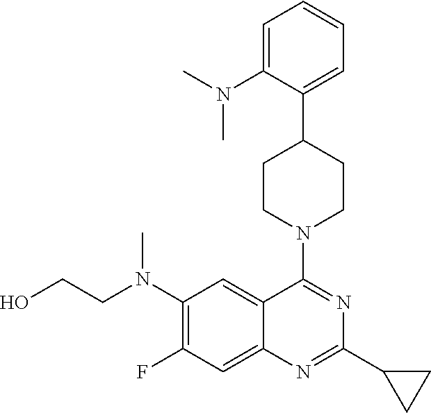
C1=C(N(C)C)C(C2CCN(C3=NC(C4CC4)=NC4=CC(F)=C(N(CCO)C)C=C34)CC2)=CC=C1
